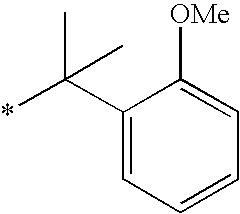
C1(C(*)(C)C)=CC=CC=C1[OMe]
